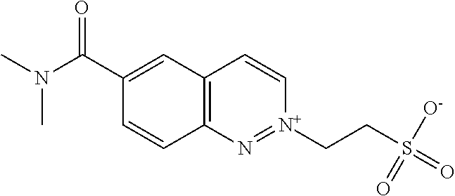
C12=C(C=C(C(N(C)C)=O)C=C1)C=C[N+](CCS(=O)([O-])=O)=N2
